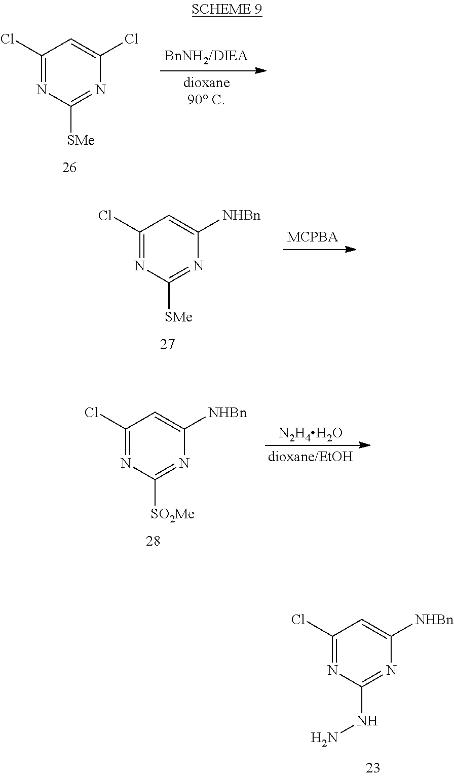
C1(Cl)=NC(NN)=NC([NHBn])=C1.C1(Cl)=NC([SMe])=NC(Cl)=C1.C1(Cl)=NC([SMe])=NC([NHBn])=C1.C1(Cl)=NC([SO2Me])=NC([NHBn])=C1.[N2H4H2O].[dioxane/EtOH]
